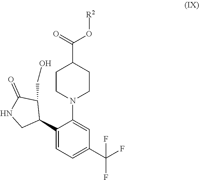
C1(C2C(CO)C(=O)NC2)=CC=C(C(F)(F)F)C=C1N1CCC(C(O[R2])=O)CC1
